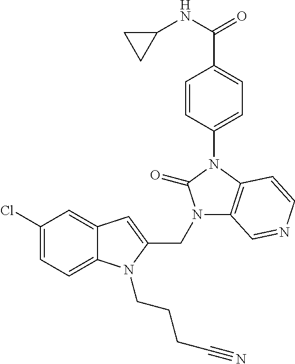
C12=CC(Cl)=CC=C1N(CCCC#N)C(CN1C3=C(N(C4=CC=C(C(NC5CC5)=O)C=C4)C1=O)C=CN=C3)=C2
